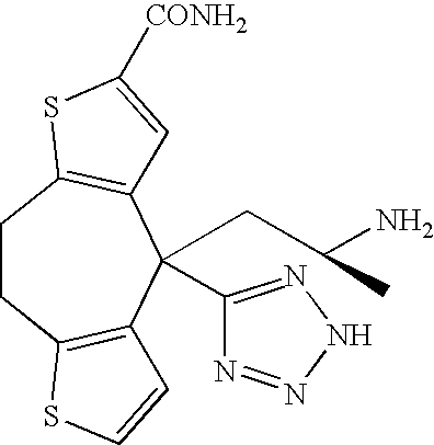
C1CC2=C(C(C3=NNN=N3)(CC(N)C)C3=C1SC([CONH2])=C3)C=CS2
